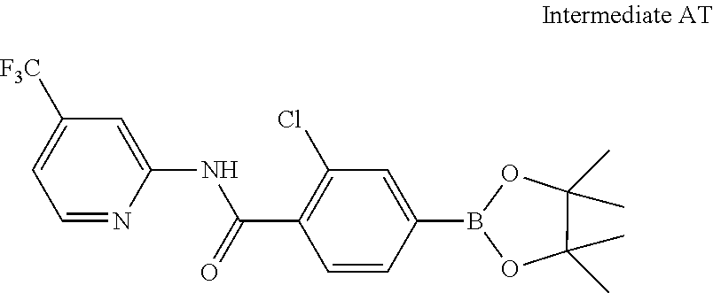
C1=C(B2OC(C)(C)C(C)(C)O2)C=CC(C(NC2=CC([F3C])=CC=N2)=O)=C1Cl
